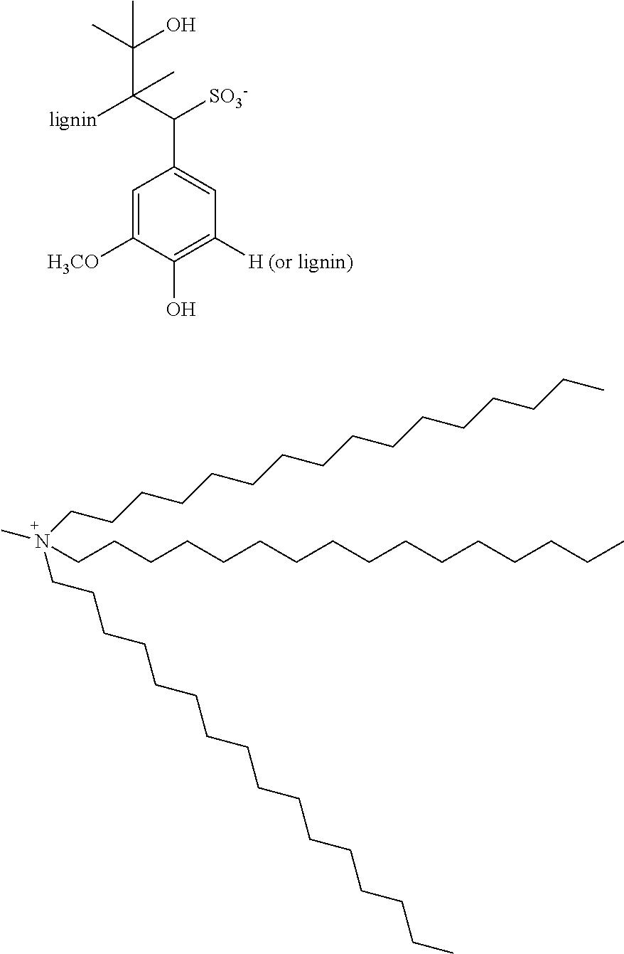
C1=C([H3CO])C(O)=C([H (or lignin)])C=C1C([SO3-])C(C(O)(C)C)([lignin])C.CN(CCCCCCCCCCCCCCCC)(CCCCCCCCCCCCCCCC)CCCCCCCCCCCCCCCC
